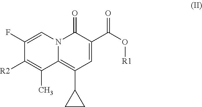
C12=C(C3CC3)C=C(C(O[R1])=O)C(=O)N1C=C(F)C([R2])=C2C
